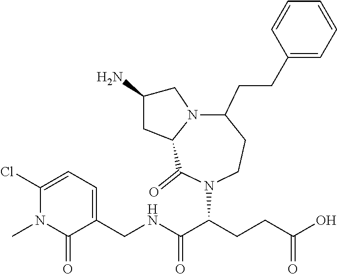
C1(CNC(C(CCC(O)=O)N2C(=O)C3N(C(CCC4=CC=CC=C4)CC2)CC(N)C3)=O)=CC=C(Cl)N(C)C1=O
